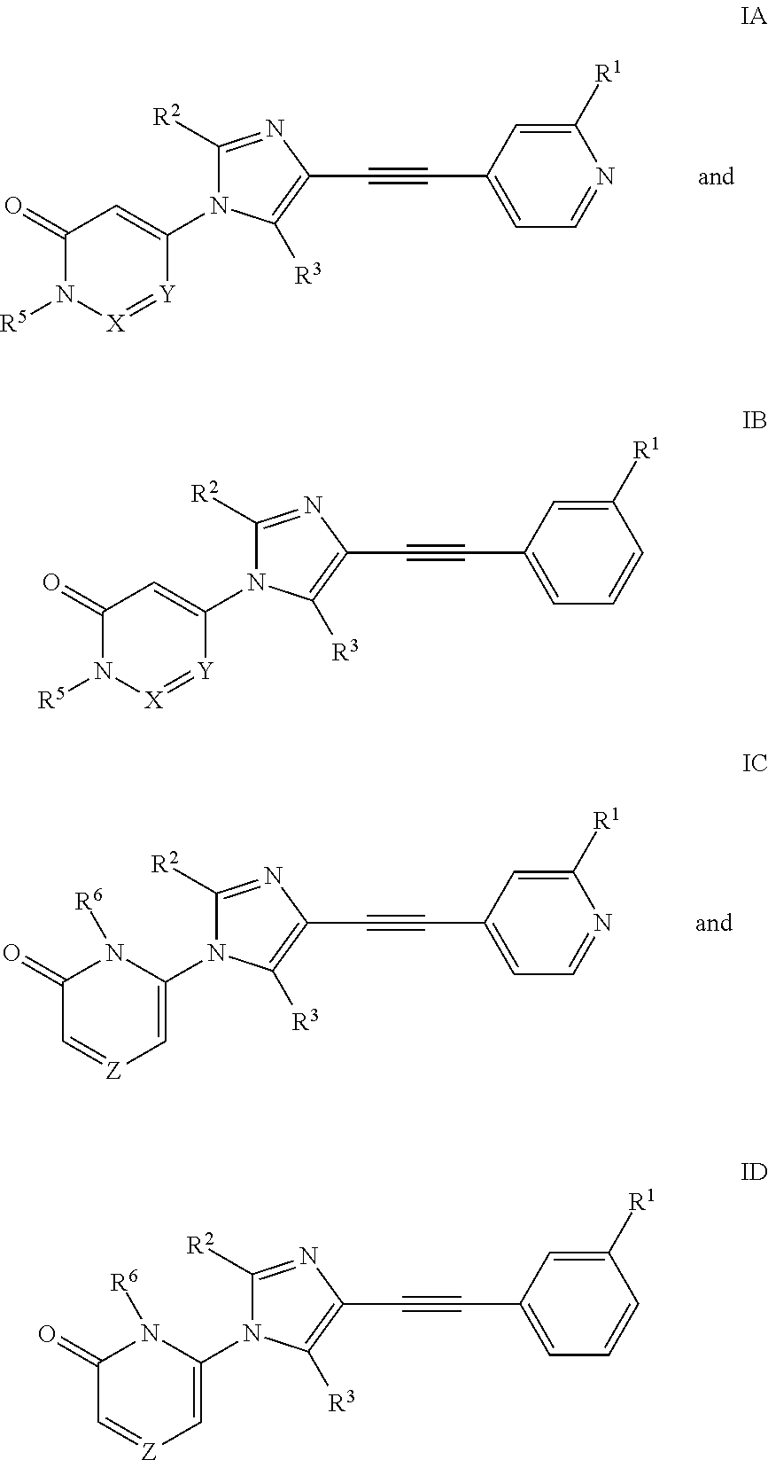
C1([R2])=NC(C#CC2=CC=NC([R1])=C2)=C([R3])N1C1=CC(=O)N([R5])[X]=[Y]1.C1([R2])=NC(C#CC2=CC=NC([R1])=C2)=C([R3])N1C1=C[Z]=CC(=O)N1[R6].C1([R2])=NC(C#CC2=CC=CC([R1])=C2)=C([R3])N1C1=CC(=O)N([R5])[X]=[Y]1.C1([R2])=NC(C#CC2=CC=CC([R1])=C2)=C([R3])N1C1=C[Z]=CC(=O)N1[R6]
